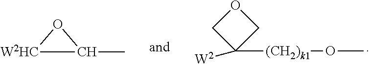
[(CH2)k1](C1([W2])COC1)OC.[W2HC]1C(C)O1
